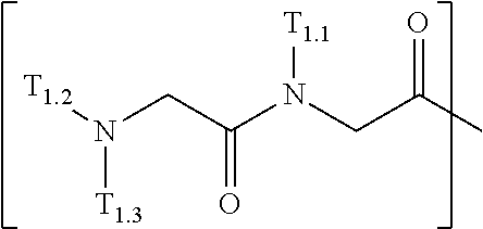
[T1.2]N(CC(N(CC(C)=O)[T1.1])=O)[T1.3]
